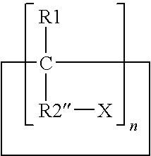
[R1]C1([R2][X])CCCC1
